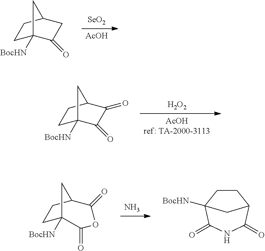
[SeO2].[AcOH].C1C2([BocHN])C(=O)CC(C1)C2.[H2O2].[AcOHref: TA-2000-3113].C1C2([BocHN])C(=O)C(=O)C(C1)C2.N.C1C2([BocHN])C(=O)OC(=O)C(C1)C2.C1CC2([BocHN])C(=O)NC(=O)C1C2
